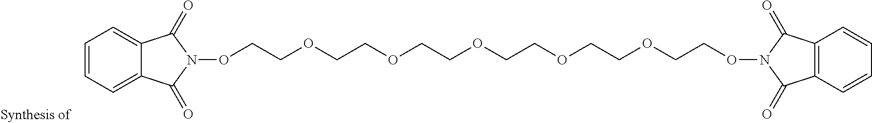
O(CCOCCOCCOCCOCCOCCON1C(=O)C2=C(C=CC=C2)C1=O)N1C(=O)C2=CC=CC=C2C1=O
